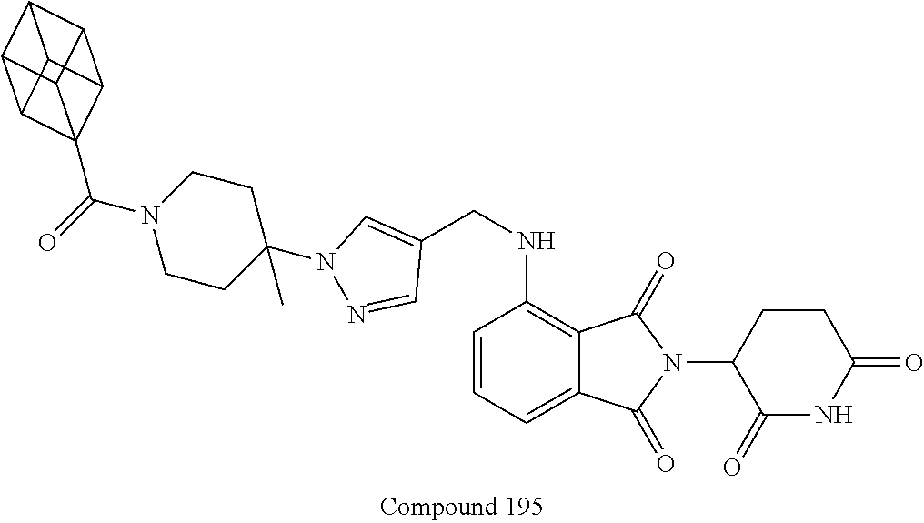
C12C3C4C1C1C2C3C41C(N1CCC(N2N=CC(CNC3=C4C(=CC=C3)C(=O)N(C3CCC(=O)NC3=O)C4=O)=C2)(C)CC1)=O
